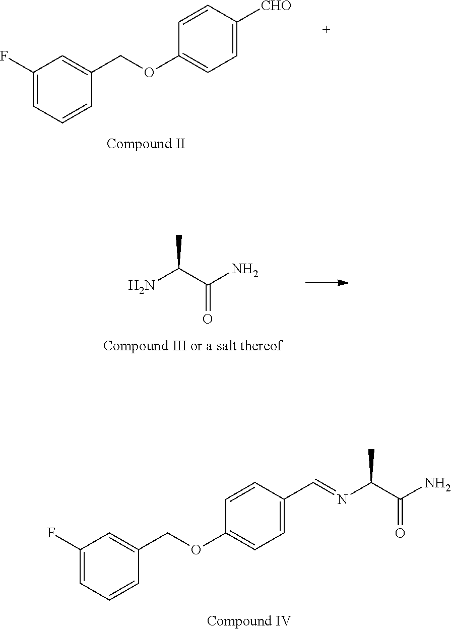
C1(F)=CC=CC(COC2=CC=C(C=NC(C(N)=O)C)C=C2)=C1.C1(F)=CC=CC(COC2=CC=C([CHO])C=C2)=C1.NC(C(N)=O)C
